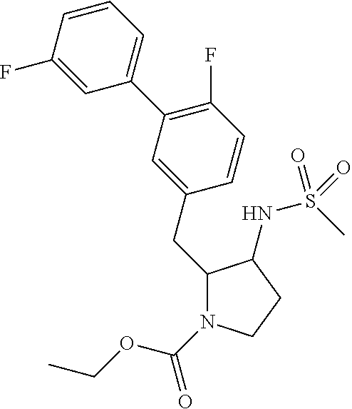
C1(CC2=CC(C3=CC=CC(F)=C3)=C(F)C=C2)N(C(=O)OCC)CCC1NS(C)(=O)=O
